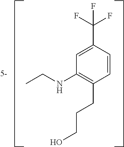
C1=CC(C(F)(F)F)=CC(NCC)=C1CCCO
